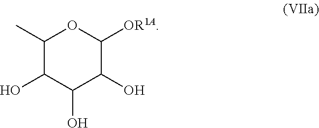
C1(C)C(O)C(O)C(O)C([OR1A])O1
